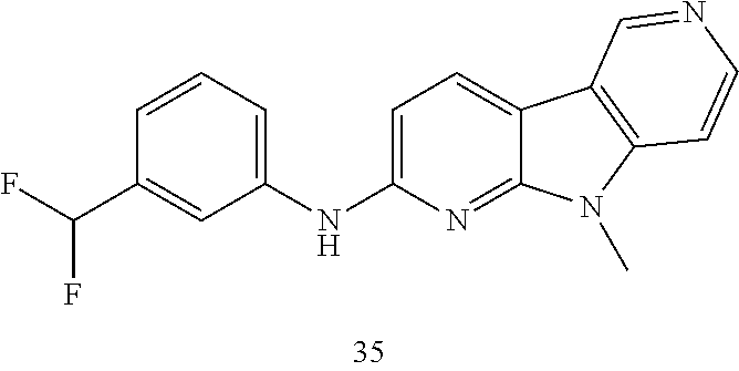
C1=C(NC2=CC=CC(C(F)F)=C2)N=C2C(=C1)C1=C(N2C)C=CN=C1
